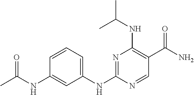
C1(NC2=NC(NC(C)C)=C(C(N)=O)C=N2)=CC=CC(NC(C)=O)=C1
